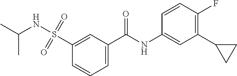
C1=C(C(NC2=CC(C3CC3)=C(F)C=C2)=O)C=C(S(=O)(=O)NC(C)C)C=C1
